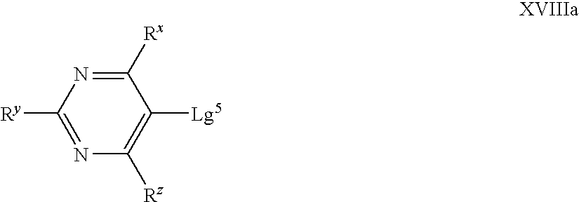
C1([Rx])=NC([Ry])=NC([Rz])=C1[Lg5]
